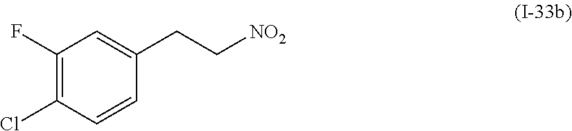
C1(F)=C(Cl)C=CC(CC[NO2])=C1
